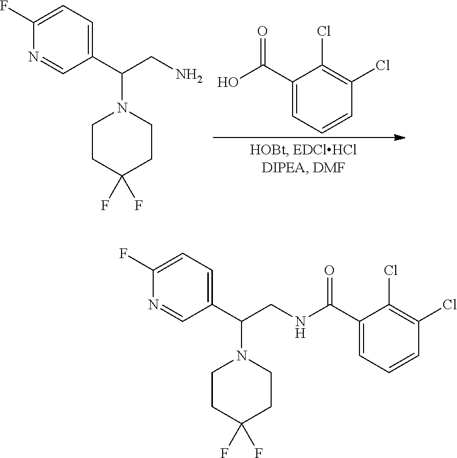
C1(F)=CC=C(C(CN)N2CCC(F)(F)CC2)C=N1.C1(C(=O)O)=CC=CC(Cl)=C1Cl.C1(F)=CC=C(C(CNC(=O)C2=CC=CC(Cl)=C2Cl)N2CCC(F)(F)CC2)C=N1
